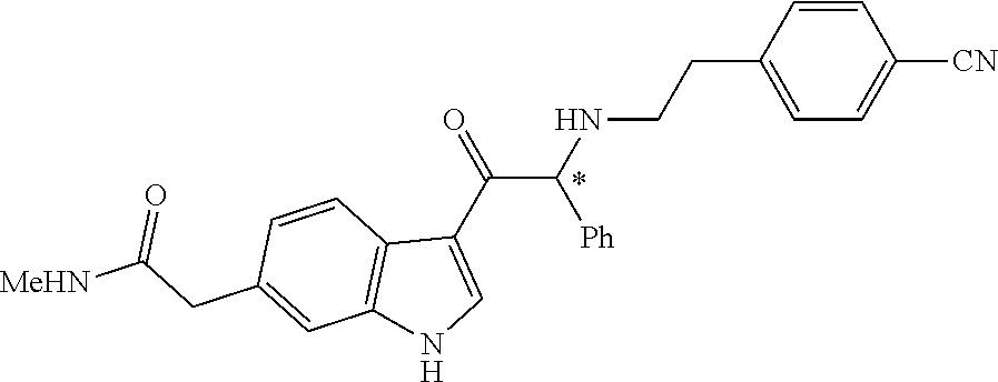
C1=CC(CCNC(C(C2=CNC3=C2C=CC(CC([MeHN])=O)=C3)=O)[Ph])=CC=C1[CN]
